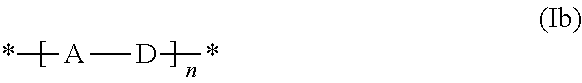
*[A][D]*
